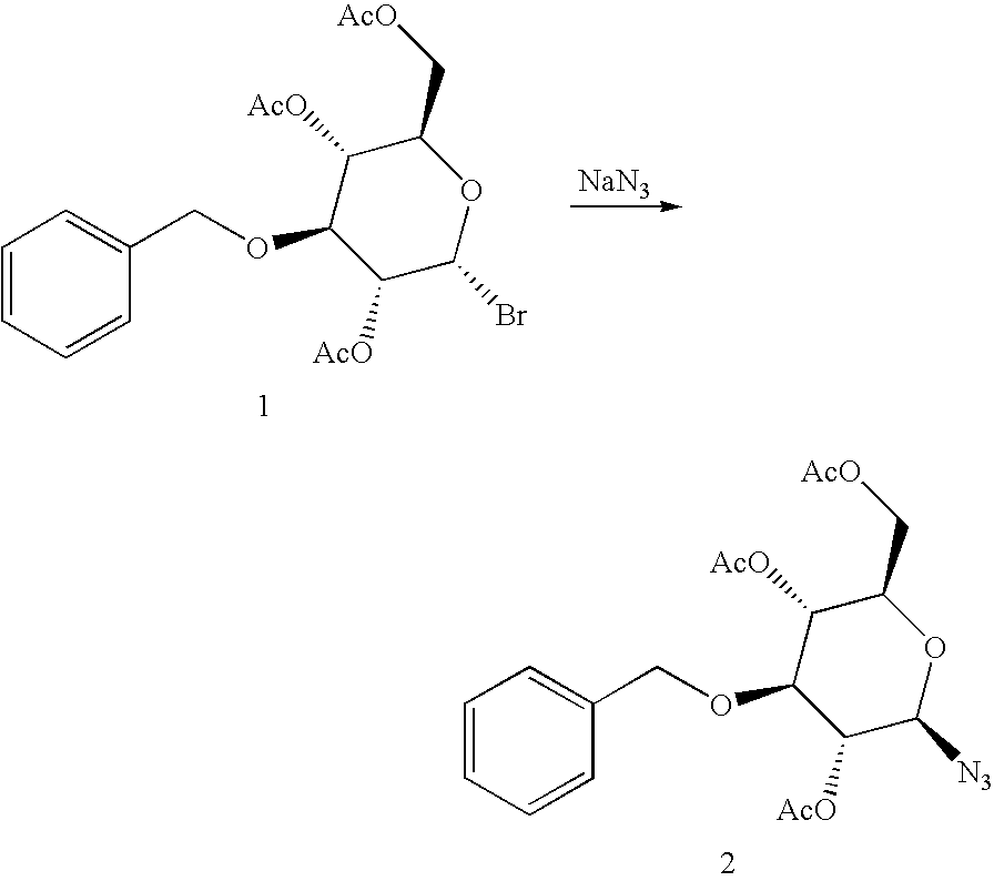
C1=CC=CC(COC2C([AcO])C([N3])OC(C[AcO])C2[AcO])=C1.C1=CC=CC(COC2C([AcO])C(Br)OC(C[AcO])C2[AcO])=C1.[NaN3]
